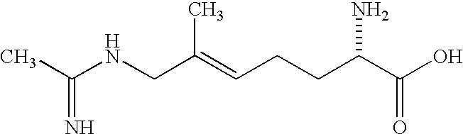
C(NCC(=CCCC(C(O)=O)N)C)(C)=N
